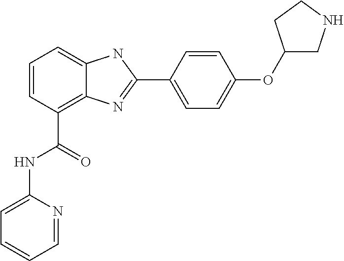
C1=CC(C(=O)NC2=CC=CC=N2)=C2C(=C1)NC(C1=CC=C(OC3CNCC3)C=C1)=N2
